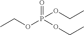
CCOP(OCC)(OCC)=O
